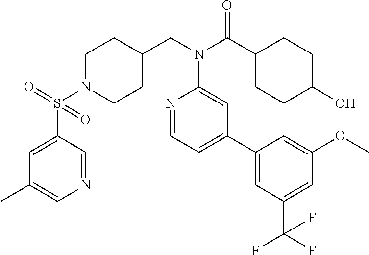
C1N(S(=O)(C2=CC(C)=CN=C2)=O)CCC(CN(C(C2CCC(O)CC2)=O)C2=CC(C3=CC(C(F)(F)F)=CC(OC)=C3)=CC=N2)C1
